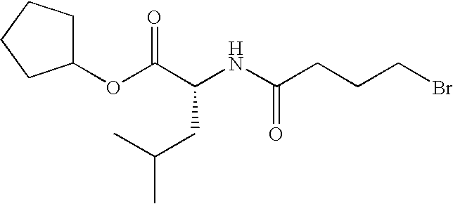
C1(OC(C(NC(CCCBr)=O)CC(C)C)=O)CCCC1
